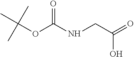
C(OC(NCC(=O)O)=O)(C)(C)C
